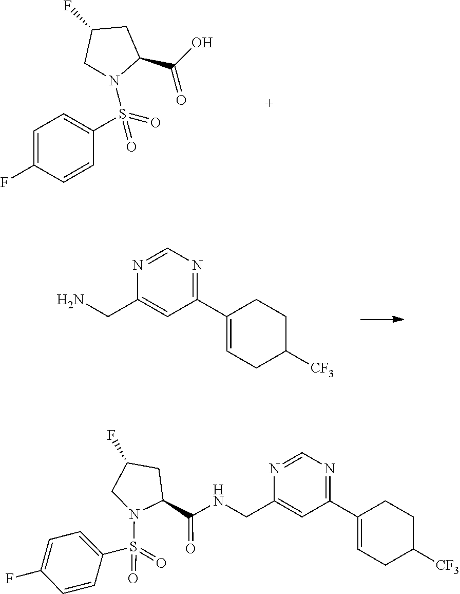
C1=C(F)C=CC(S(=O)(=O)N2CC(F)CC2C(O)=O)=C1.N1=CN=C(C2=CCC([CF3])CC2)C=C1CN.N1=CN=C(C2=CCC([CF3])CC2)C=C1CNC(C1CC(F)CN1S(C1=CC=C(F)C=C1)(=O)=O)=O
